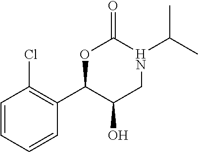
C1=CC=CC(C2C(O)CN(C(C)C)C(=O)O2)=C1Cl
